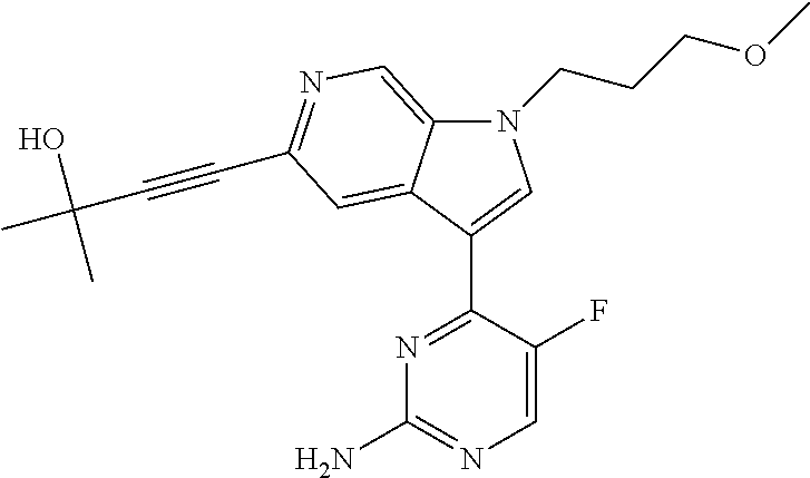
N1(CCCOC)C2=CN=C(C#CC(C)(O)C)C=C2C(C2=NC(N)=NC=C2F)=C1
